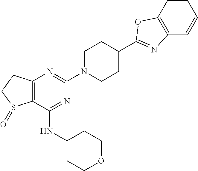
C12=C(C(NC3CCOCC3)=NC(N3CCC(C4=NC5=C(C=CC=C5)O4)CC3)=N1)S(=O)CC2
